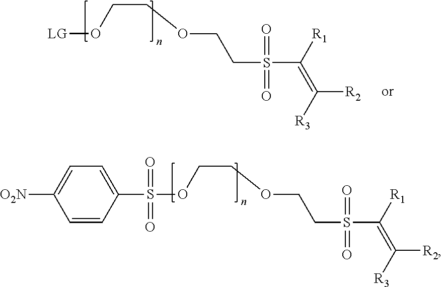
[LG]OCCOCCS(C([R1])=C([R3])[R2])(=O)=O.S(OCCOCCS(C([R1])=C([R3])[R2])(=O)=O)(C1=CC=C([O2N])C=C1)(=O)=O
